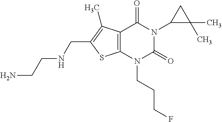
C12=C(N(CCCF)C(=O)N(C3C(C)(C)C3)C1=O)SC(CNCCN)=C2C
